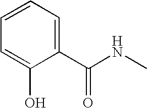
C1=CC=C(O)C(C(NC)=O)=C1
